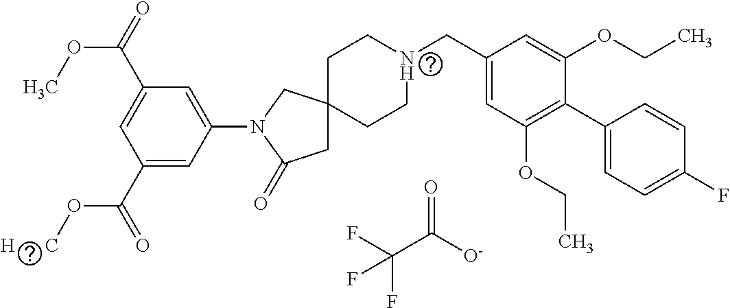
FC(C([O-])=O)(F)F.C(CNCC1=CC(OCC)=C(C2=CC=C(F)C=C2)C(OCC)=C1)C1(CC)CC(=O)N(C2=CC(C(=O)OC)=CC(C(=O)O[H      C])=C2)C1
